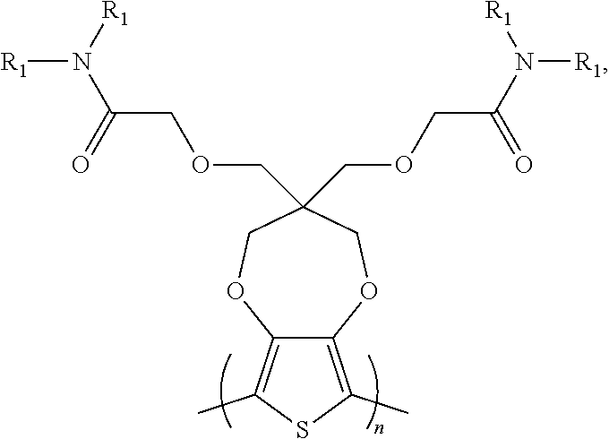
C12=C(C)SC(C)=C1OCC(COCC(=O)N([R1])[R1])(COCC(=O)N([R1])[R1])CO2
